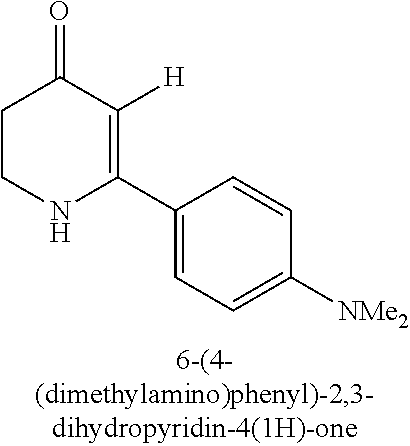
C1CNC(C2=CC=C([NMe2])C=C2)=C([H])C1=O
